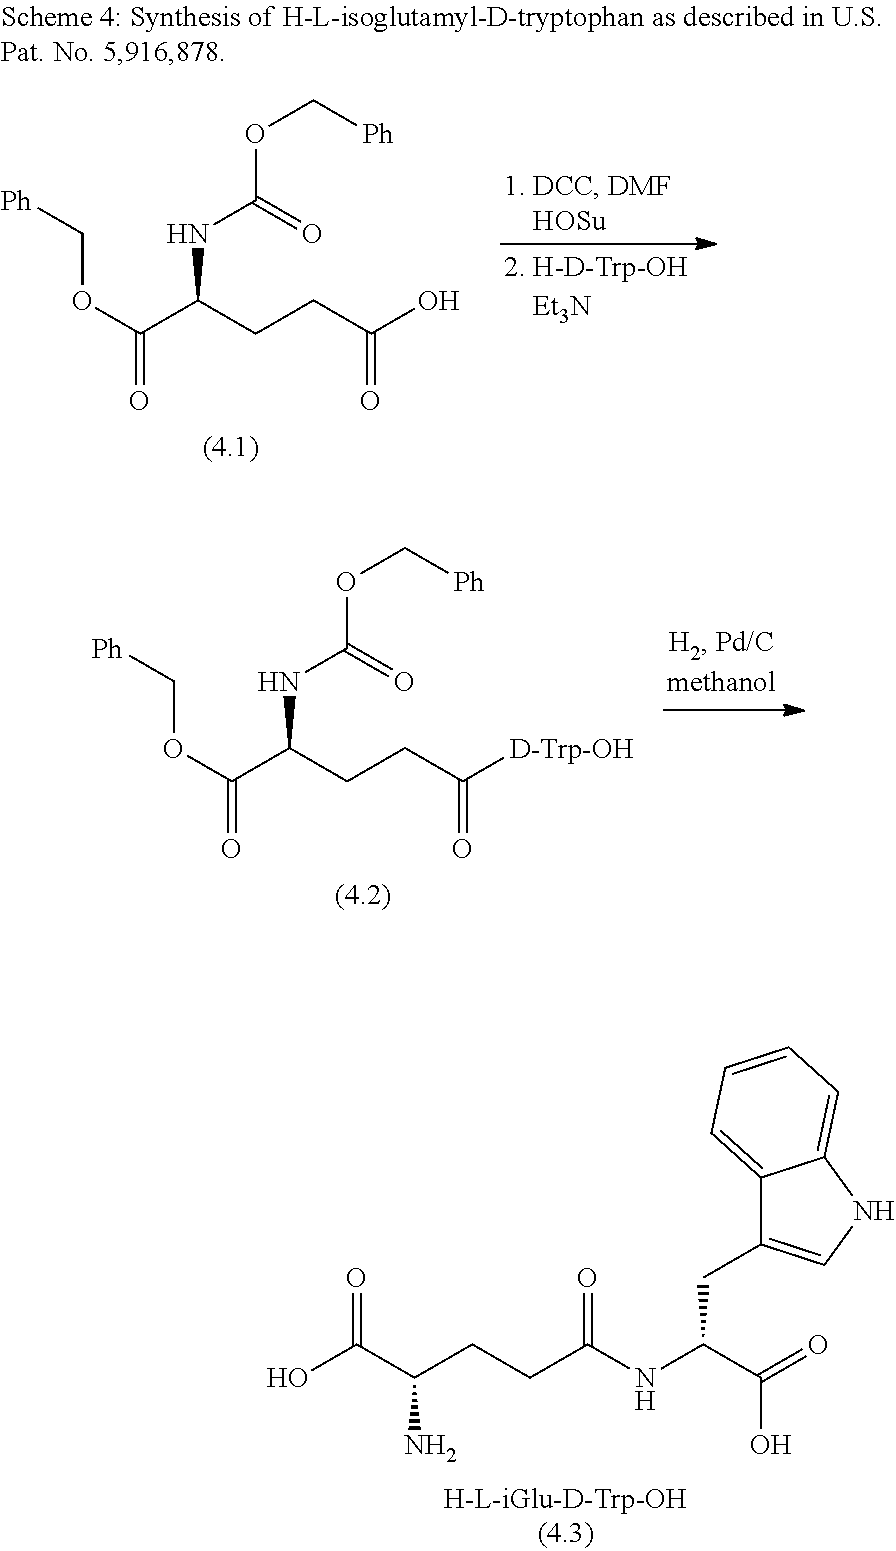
OC(C(CCC(NC(C(=O)O)CC1=CNC2=CC=CC=C12)=O)N)=O.O(C(C(CCC(O)=O)NC(OC[Ph])=O)=O)C[Ph].O(C(C(CCC([D-Trp-OH])=O)NC(OC[Ph])=O)=O)C[Ph]
